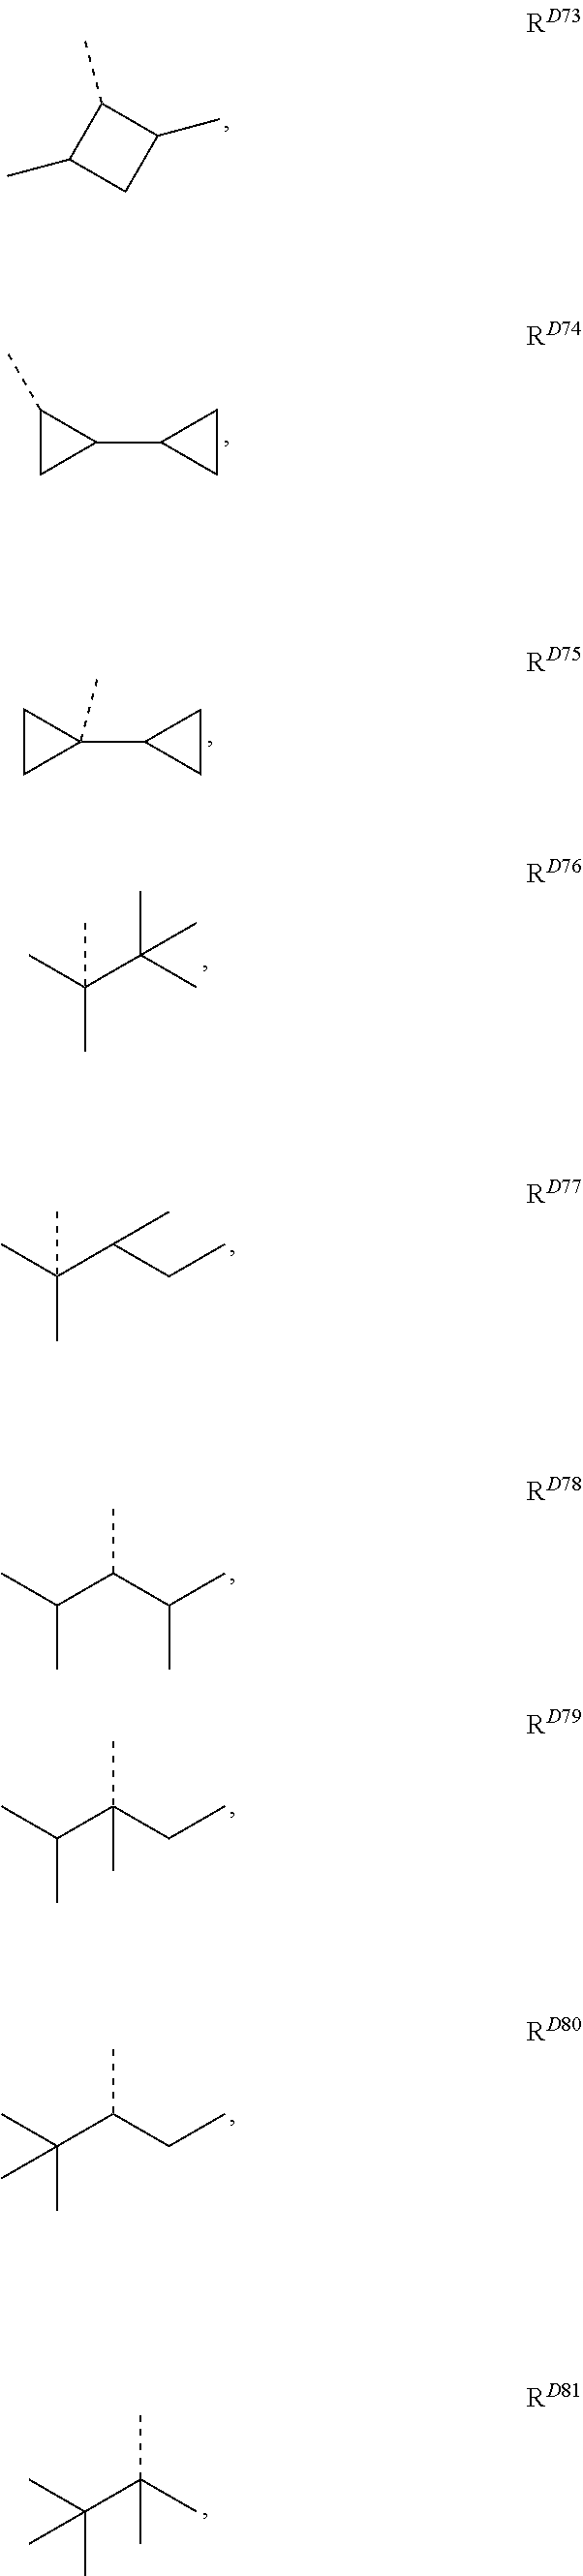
CC1CC(C)C1C.C1(C)CC1C1CC1.C1CC1(C1CC1)C.C(C(C)(C)C)(C)(C)C.C(C(CC)C)(C)(C)C.C(C(C(C)C)C)(C)C.C(C(CC)(C)C)(C)C.C(C(CC)C)(C)(C)C.C(C(C)(C)C)(C)(C)C
